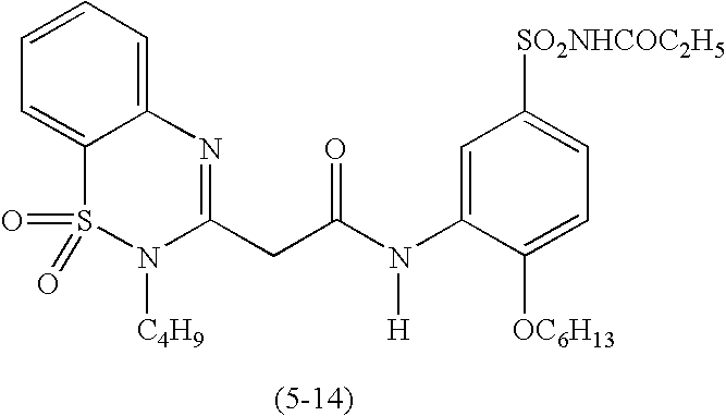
C1=CC=C2C(=C1)S(=O)(=O)N([C4H9])C(CC(N(C1=CC([SO2NHCOC2H5])=CC=C1[OC6H13])[H])=O)=N2
